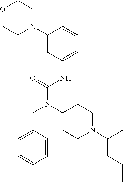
C1(N2CCOCC2)=CC(NC(N(C2CCN(C(C)CCC)CC2)CC2=CC=CC=C2)=O)=CC=C1
